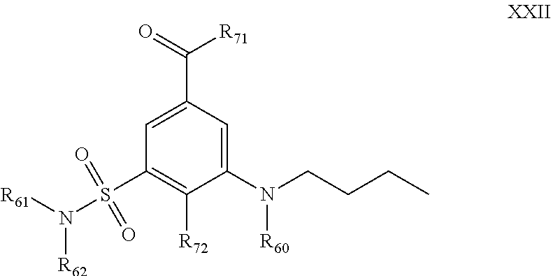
C1(N(CCCC)[R60])=CC(C(=O)[R71])=CC(S(N([R61])[R62])(=O)=O)=C1[R72]
